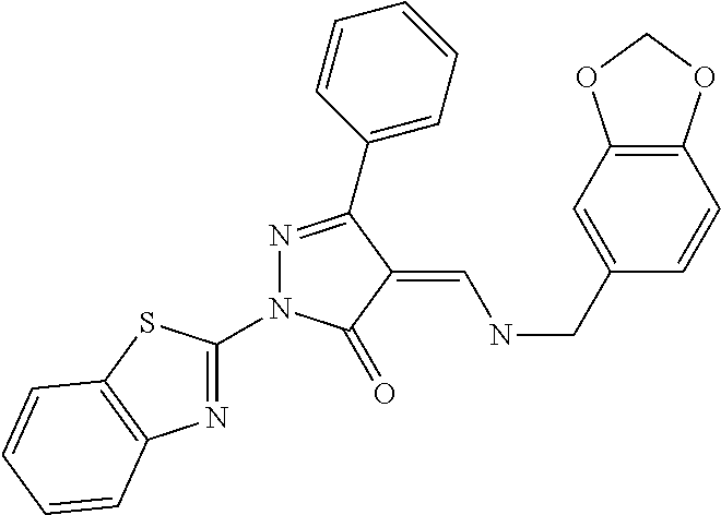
N1=C(N2N=C(C3=CC=CC=C3)C(=CNCC3=CC4=C(C=C3)OCO4)C2=O)SC2=C1C=CC=C2
